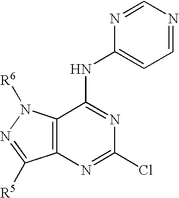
C12=C(N([R6])N=C1[R5])C(NC1=CC=NC=N1)=NC(Cl)=N2
